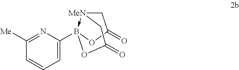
[MeN]12->B(C3=CC=CC([Me])=N3)(OC(=O)C1)OC(=O)C2
